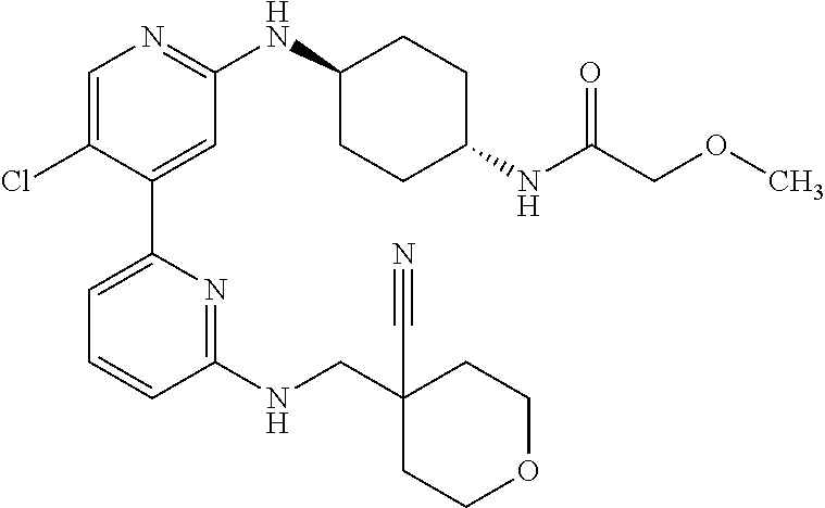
C1=C(Cl)C(C2=CC=CC(NCC3(C#N)CCOCC3)=N2)=CC(NC2CCC(NC(COC)=O)CC2)=N1
